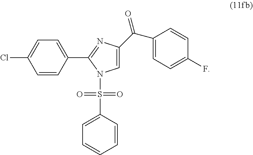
C1=C(C2=NC(C(C3=CC=C(F)C=C3)=O)=CN2S(C2=CC=CC=C2)(=O)=O)C=CC(Cl)=C1
